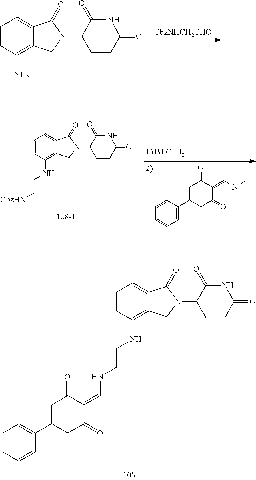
[CbzNHCH2CHO].C1=CC(N)=C2C(=C1)C(=O)N(C1CCC(=O)NC1=O)C2.C1=CC(NCCNC=C2C(=O)CC(C3=CC=CC=C3)CC2=O)=C2C(=C1)C(=O)N(C1CCC(=O)NC1=O)C2.C1=CC(NCC[CbzHN])=C2C(=C1)C(=O)N(C1CCC(=O)NC1=O)C2.C1=C(C2CC(=O)C(=CN(C)C)C(=O)C2)C=CC=C1
